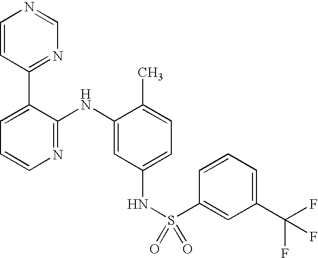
C1=CC(C2=CC=CN=C2NC2=CC(NS(C3=CC(C(F)(F)F)=CC=C3)(=O)=O)=CC=C2C)=NC=N1
